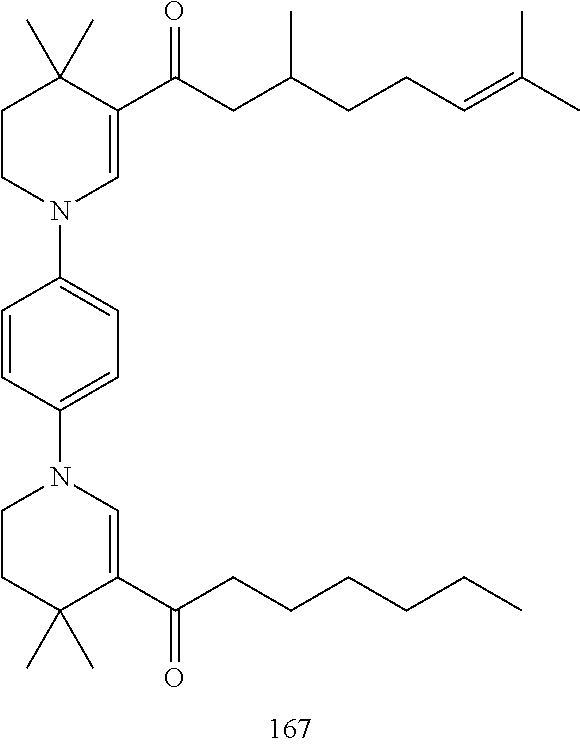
C1CN(C2=CC=C(N3CCC(C)(C)C(C(CCCCCC)=O)=C3)C=C2)C=C(C(CC(CCC=C(C)C)C)=O)C1(C)C
